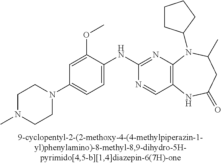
C12=C(N=C(NC3=CC=C(N4CCN(C)CC4)C=C3OC)N=C1)N(C1CCCC1)C(C)CC(=O)N2
